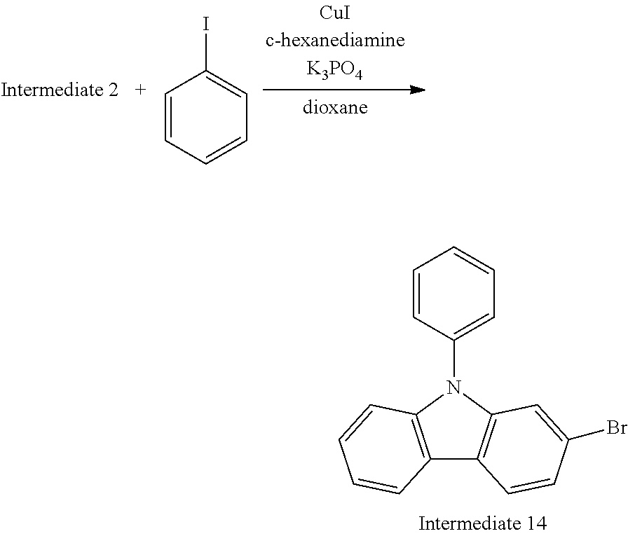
C1=CC=CC=C1I.C12=C(N(C3=CC=CC=C3)C3=C1C=CC(Br)=C3)C=CC=C2
